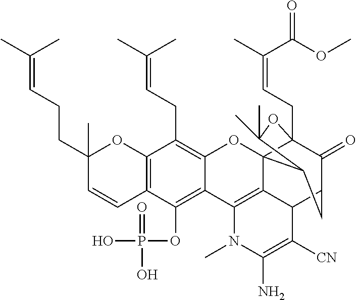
C12=C(C=CC(CCC=C(C)C)(C)O1)C(OP(O)(=O)O)=C1C(=C2CC=C(C)C)OC23C4(CC=C(C)C(OC)=O)C(=O)C(CC2C(C)(C)O4)C2C3=C1N(C)C(N)=C2[CN]
